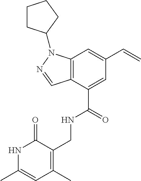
N1C(C)=CC(C)=C(CNC(C2=CC(C=C)=CC3=C2C=NN3C2CCCC2)=O)C1=O
